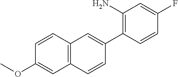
C12=C(C=CC(OC)=C1)C=C(C1=C(N)C=C(F)C=C1)C=C2
